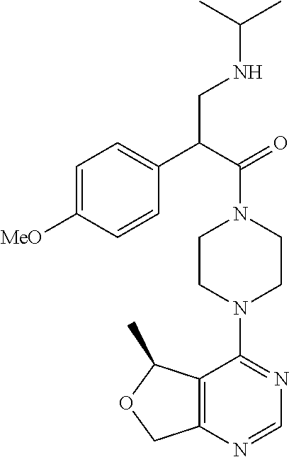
C12=C(N=CN=C1N1CCN(C(C(C3=CC=C([MeO])C=C3)CNC(C)C)=O)CC1)COC2C
